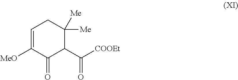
C1=C([MeO])C(=O)C(C([COOEt])=O)C([Me])([Me])C1
